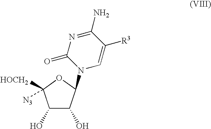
C1(O)C(O)C(N2C=C([R3])C(N)=NC2=O)OC1([HOCH2])[N3]
